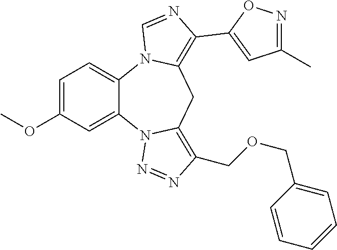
C1=C(OC)C=C2C(=C1)N1C(=C(C3=CC(C)=NO3)N=C1)CC1=C(COCC3=CC=CC=C3)N=NN21
